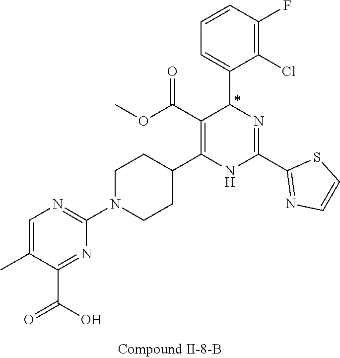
C1(F)=C(Cl)C(C2N=C(C3=NC=CS3)NC(C3CCN(C4=NC=C(C)C(C(=O)O)=N4)CC3)=C2C(OC)=O)=CC=C1
